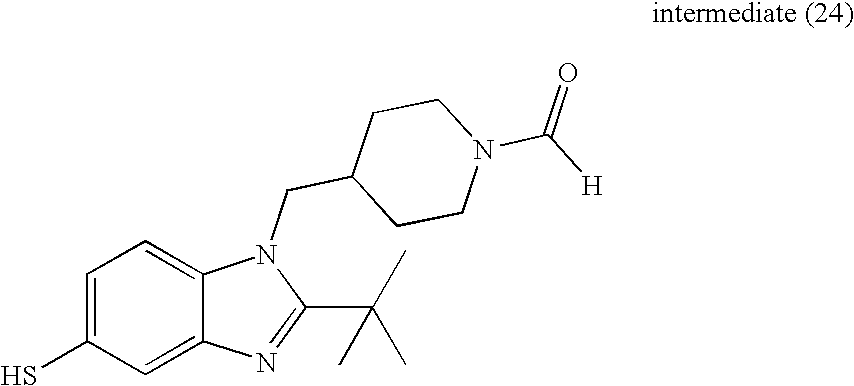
SC1=CC=C2C(=C1)N=C(C(C)(C)C)N2CC1CCN(C([H])=O)CC1
